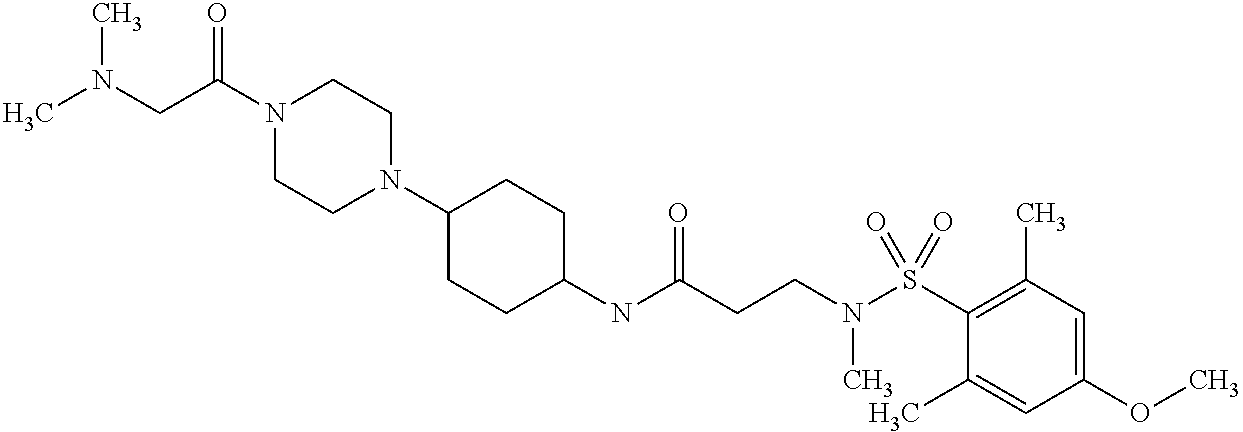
C1(NC(CCN(S(C2=C(C)C=C(OC)C=C2C)(=O)=O)C)=O)CCC(N2CCN(C(CN(C)C)=O)CC2)CC1
